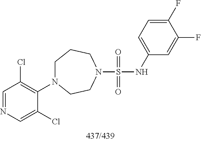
C1=NC=C(Cl)C(N2CCCN(S(=O)(=O)NC3=CC=C(F)C(F)=C3)CC2)=C1Cl
